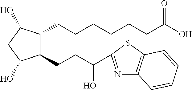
C1(CCC(O)C2=NC3=C(S2)C=CC=C3)C(O)CC(O)C1CCCCCCC(O)=O
